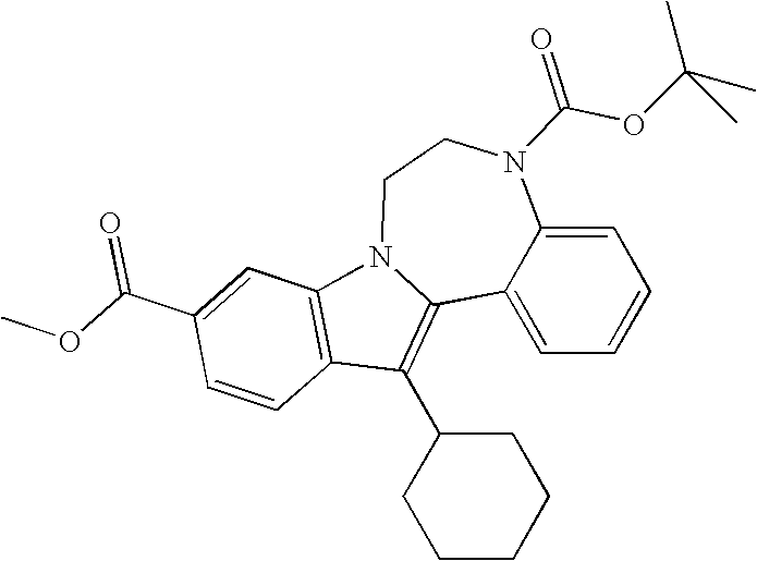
C1(C(OC)=O)=CC2=C(C=C1)C(C1CCCCC1)=C1N2CCN(C(=O)OC(C)(C)C)C2=CC=CC=C12
